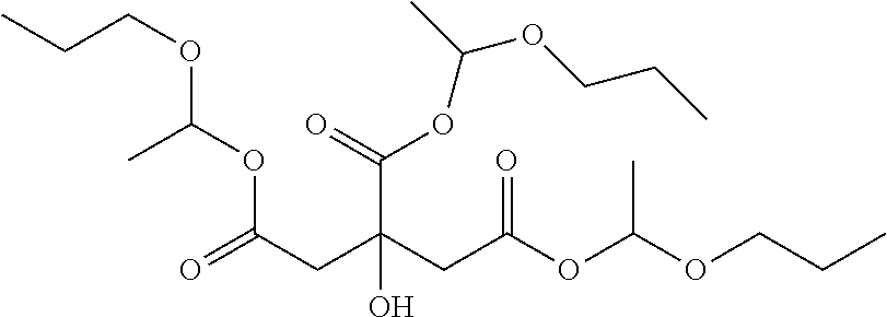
O(C(OC(=O)CC(CC(OC(OCCC)C)=O)(O)C(=O)OC(OCCC)C)C)CCC
